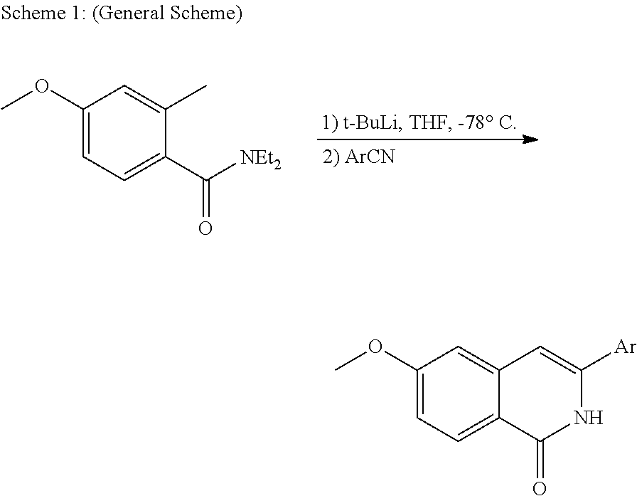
C1(OC)=CC=C(C([NEt2])=O)C(C)=C1.C1(OC)=CC=C2C(=C1)C=C([Ar])NC2=O
